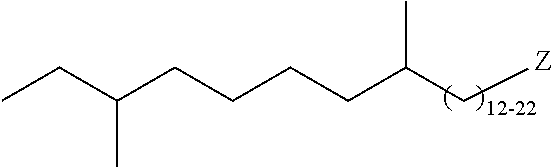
C(C(C[Z])C)CCCC(CC)C
